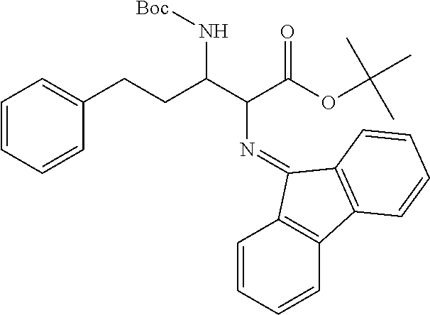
C(C(C(C(OC(C)(C)C)=O)N=C1C2=C(C=CC=C2)C2=C1C=CC=C2)N[Boc])CC1=CC=CC=C1
